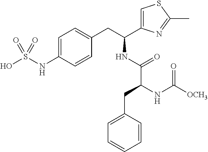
C1=C(NS(O)(=O)=O)C=CC(CC(NC(C(NC([OCH3])=O)CC2=CC=CC=C2)=O)C2=CSC(C)=N2)=C1
